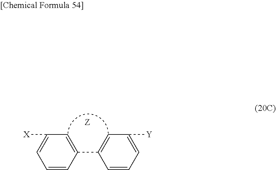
C1=C(C2=CC([Y])=CC=C2)C=CC=C1[X]
